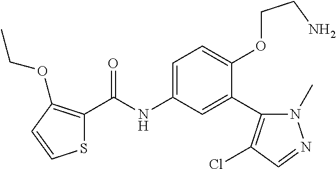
S1C(C(=O)NC2=CC=C(OCCN)C(C3=C(Cl)C=NN3C)=C2)=C(OCC)C=C1
